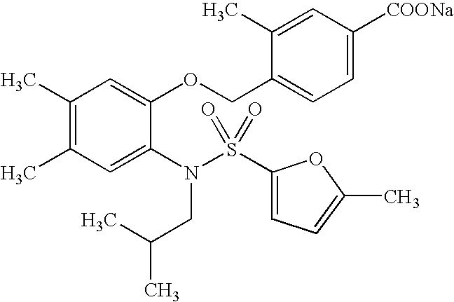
C1(C)=C(C)C=C(N(S(C2=CC=C(C)O2)(=O)=O)CC(C)C)C(OCC2=CC=C([COONa])C=C2C)=C1
